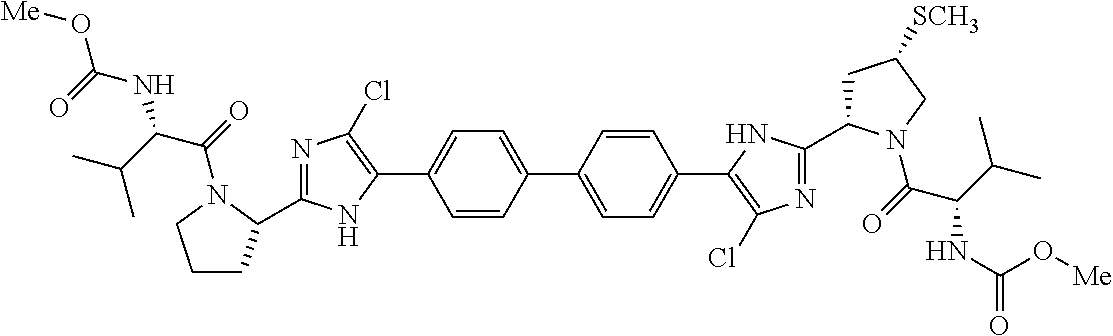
C1(C2=CC=C(C3=C(Cl)N=C(C4CC([SCH3])CN4C(C(NC(=O)O[Me])C(C)C)=O)N3)C=C2)=CC=C(C2=C(Cl)N=C(C3CCCN3C(C(NC(=O)O[Me])C(C)C)=O)N2)C=C1
